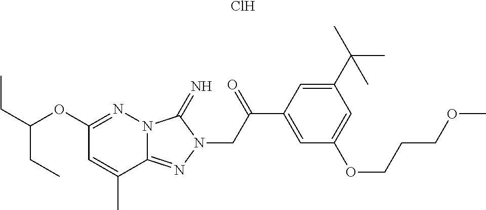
C(OC1=NN2C(=NN(CC(C3=CC(OCCCOC)=CC(C(C)(C)C)=C3)=O)C2=N)C(C)=C1)(CC)CC.Cl
